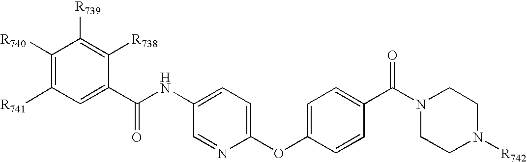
C1([R740])=C([R741])C=C(C(NC2=CC=C(OC3=CC=C(C(N4CCN([R742])CC4)=O)C=C3)N=C2)=O)C([R738])=C1[R739]
